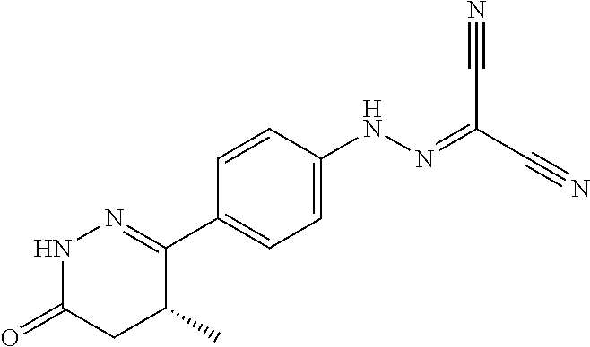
N1C(=O)CC(C)C(C2=CC=C(NN=C(C#N)C#N)C=C2)=N1
